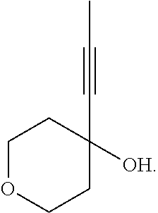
C(#CC)C1([OH])CCOCC1
